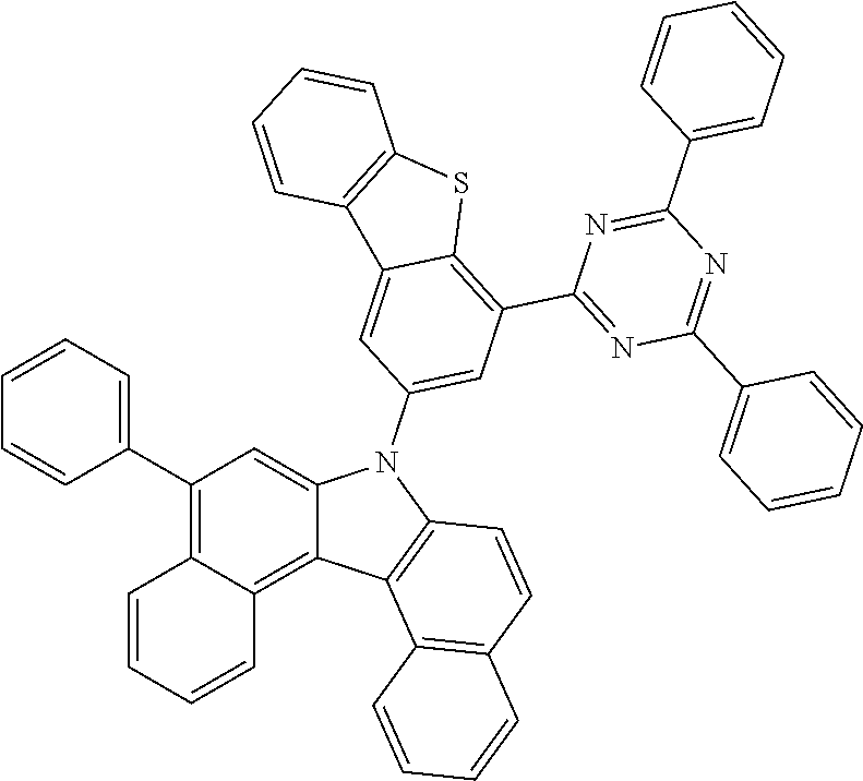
C1(C2=CC=CC=C2)=NC(C2=C3C(=CC(N4C5=CC(C6=CC=CC=C6)=C6C(=C5C5=C4C=CC4=C5C=CC=C4)C=CC=C6)=C2)C2=C(S3)C=CC=C2)=NC(C2=CC=CC=C2)=N1
